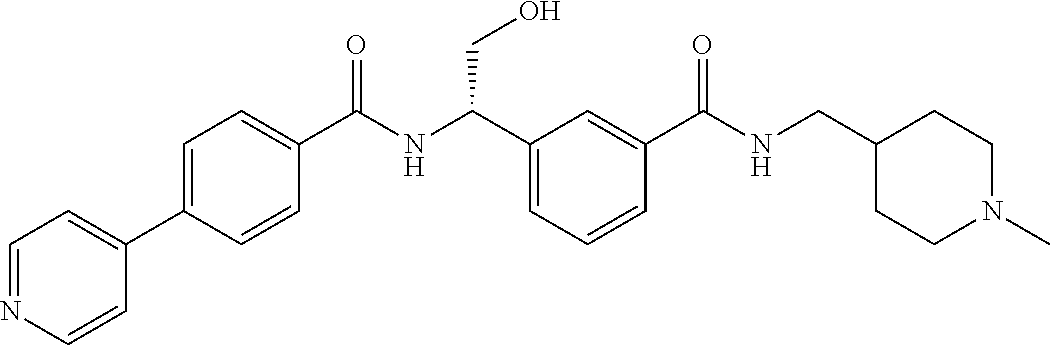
C1(C2=CC=C(C(NC(C3=CC=CC(C(NCC4CCN(C)CC4)=O)=C3)CO)=O)C=C2)=CC=NC=C1
